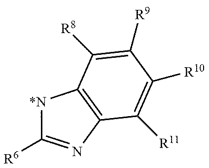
C12=C(C([R8])=C([R9])C([R10])=C1[R11])[*N]C([R6])=N2
